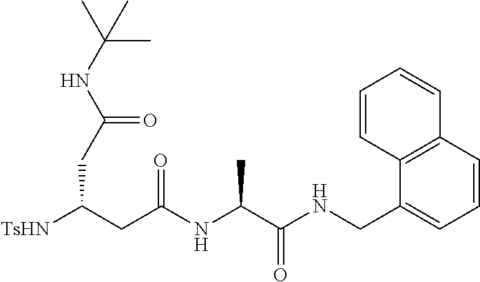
[TsHN]C(CC(NC(C(NCC1=CC=CC2=C1C=CC=C2)=O)C)=O)CC(NC(C)(C)C)=O
